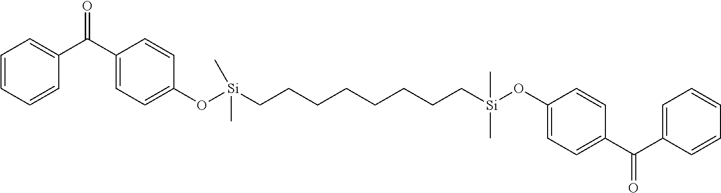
C1=CC=CC(C(C2=CC=C(O[Si](CCCCCCCC[Si](C)(C)OC3=CC=C(C(=O)C4=CC=CC=C4)C=C3)(C)C)C=C2)=O)=C1
